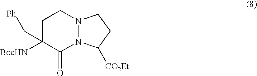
C1C(C[Ph])([BocHN])C(=O)N2N(C1)CCC2[CO2Et]
